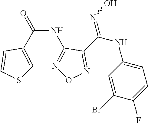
C(NC1=NON=C1C(NC1=CC=C(F)C(Br)=C1)=NO)(=O)C1=CSC=C1
